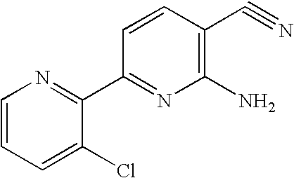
C1=CC=C(Cl)C(C2=NC(N)=C(C#N)C=C2)=N1
